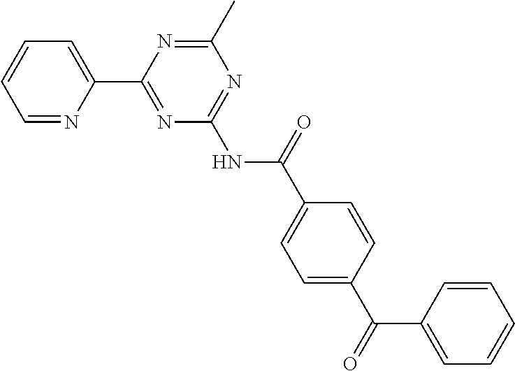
C1=NC(C2=NC(NC(C3=CC=C(C(=O)C4=CC=CC=C4)C=C3)=O)=NC(C)=N2)=CC=C1
